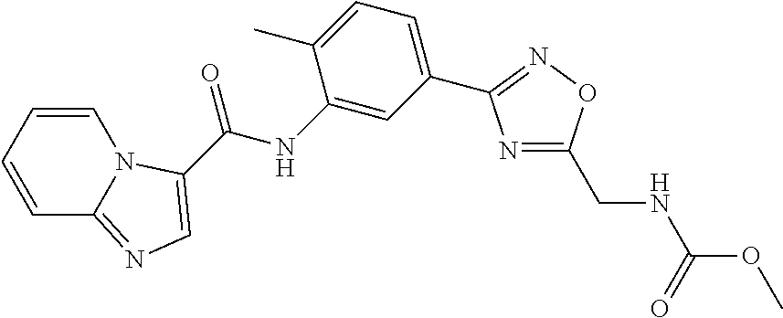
C1=CC=CC2=NC=C(C(NC3=CC(C4=NOC(CNC(=O)OC)=N4)=CC=C3C)=O)N12
